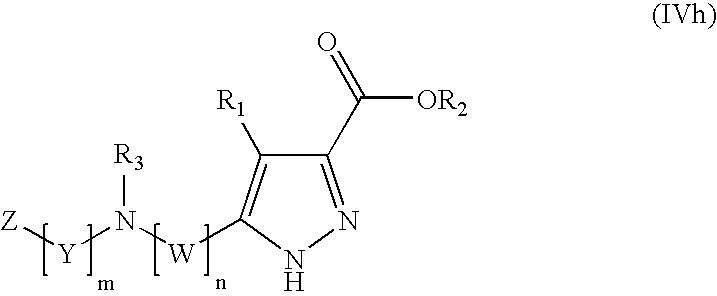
C1(C(=O)[OR2])=NNC([W]N([Y][Z])[R3])=C1[R1]
